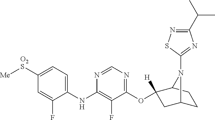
C1(NC2=C(F)C(OC3([H])CC4CCC3N4C3=NC(C(C)C)=NS3)=NC=N2)=CC=C([O2S][Me])C=C1F
